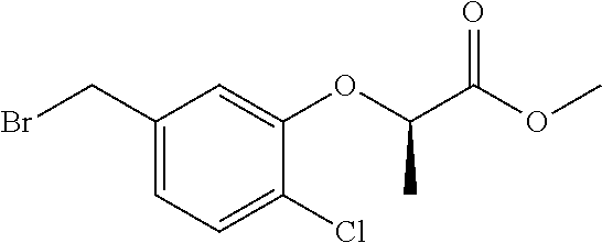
C1(CBr)=CC=C(Cl)C(OC(C(OC)=O)C)=C1
